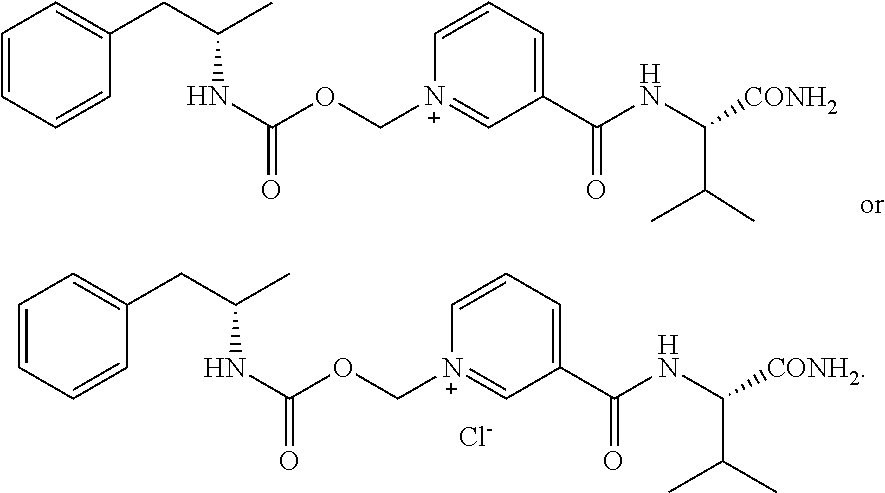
C1=CC=CC(CC(C)NC(OC[N+]2=CC(C(NC([CONH2])C(C)C)=O)=CC=C2)=O)=C1.C1=CC=CC(CC(C)NC(OC[N+]2=CC(C(NC([CONH2])C(C)C)=O)=CC=C2)=O)=C1.[Cl-]
